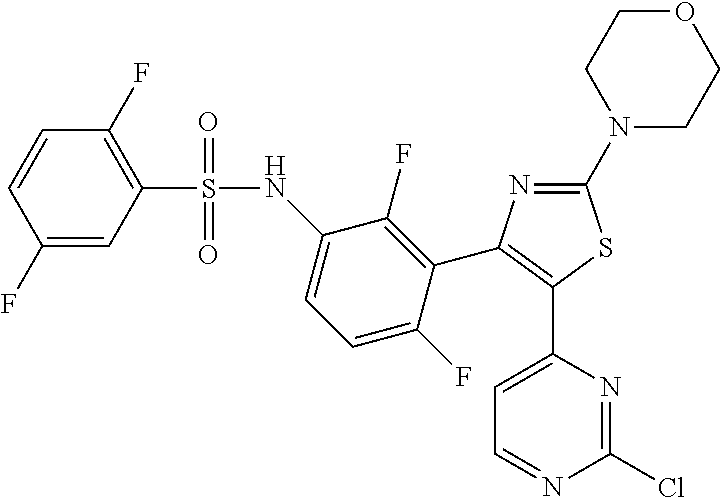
C1=C(C2=C(C3=C(F)C(NS(C4=C(F)C=CC(F)=C4)(=O)=O)=CC=C3F)N=C(N3CCOCC3)S2)N=C(Cl)N=C1
